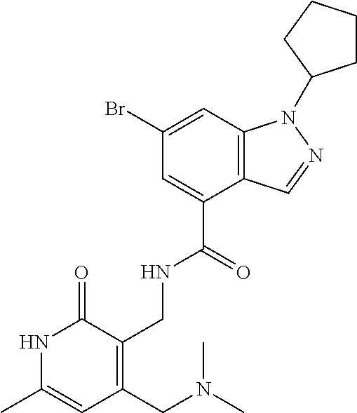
C12=C(C=C(Br)C=C1C(=O)NCC1=C(CN(C)C)C=C(C)NC1=O)N(C1CCCC1)N=C2
